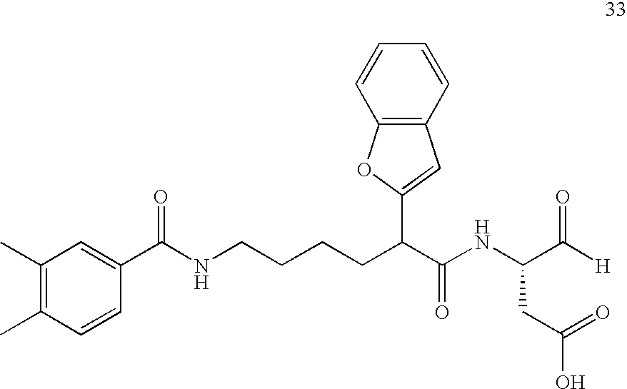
C(C(C(NC(C([H])=O)CC(O)=O)=O)C1=CC2=C(O1)C=CC=C2)CCCNC(C1=CC(C)=C(C)C=C1)=O
